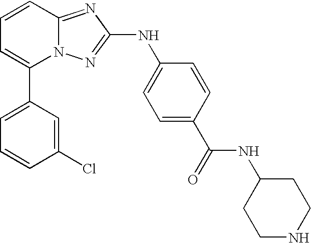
C1(C2=CC=CC3=NC(NC4=CC=C(C(=O)NC5CCNCC5)C=C4)=NN23)=CC=CC(Cl)=C1
